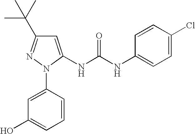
C1=C(N2C(NC(NC3=CC=C(Cl)C=C3)=O)=CC(C(C)(C)C)=N2)C=CC=C1O
